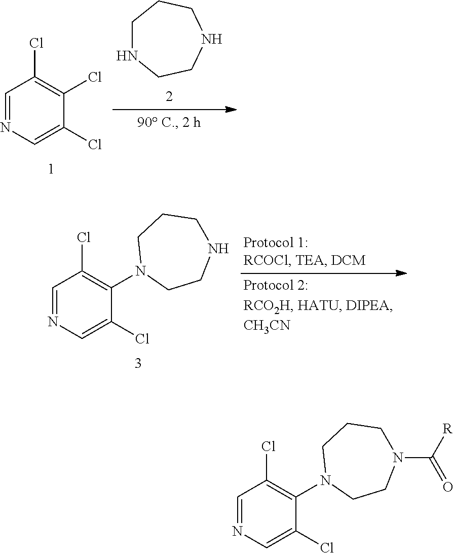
C1=NC=C(Cl)C(N2CCN(C(=O)[R])CCC2)=C1Cl.C1=NC=C(Cl)C(Cl)=C1Cl.C1NCCNCC1.C1=NC=C(Cl)C(N2CCNCCC2)=C1Cl
